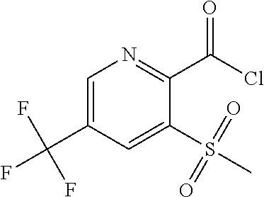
C1=C(C(F)(F)F)C=C(S(=O)(=O)C)C(C(Cl)=O)=N1
